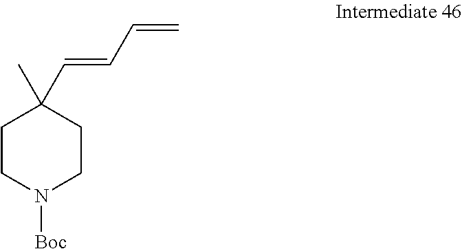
C1CN([Boc])CCC1(C)C=CC=C
